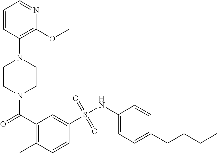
N1(C(C2=C(C)C=CC(S(NC3=CC=C(CCCC)C=C3)(=O)=O)=C2)=O)CCN(C2=C(OC)N=CC=C2)CC1
